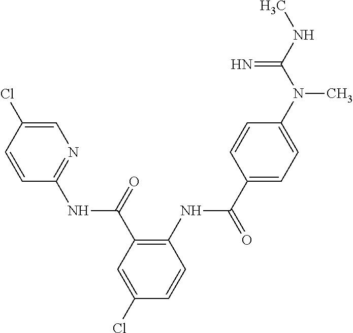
C1(NC(C2=CC=C(N(C(NC)=N)C)C=C2)=O)=C(C(=O)NC2=NC=C(Cl)C=C2)C=C(Cl)C=C1
